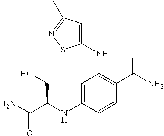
C1(NC(C(N)=O)CO)=CC(NC2=CC(C)=NS2)=C(C(N)=O)C=C1
